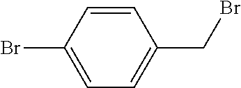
C1=C(Br)C=CC(CBr)=C1
